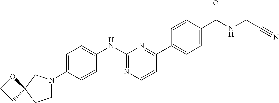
C1=C(N2CCC3(C2)OCC3)C=CC(NC2=NC=CC(C3=CC=C(C(NCC#N)=O)C=C3)=N2)=C1
